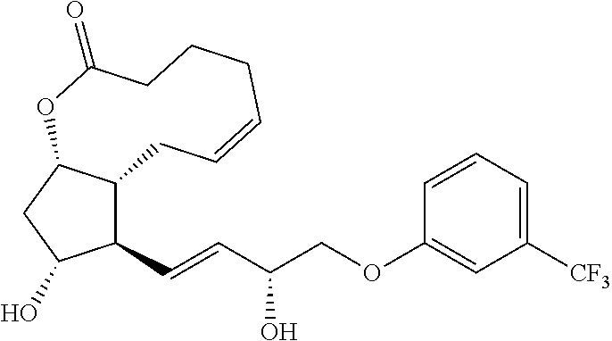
C(=CC(COC1=CC([CF3])=CC=C1)O)C1C2C(CC1O)OC(=O)CCCC=CC2
